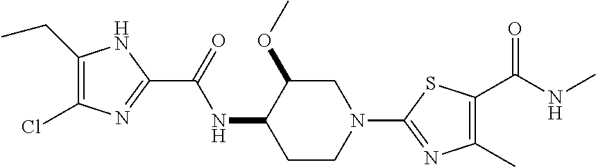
C1(CC)=C(Cl)N=C(C(NC2CCN(C3=NC(C)=C(C(NC)=O)S3)CC2OC)=O)N1
